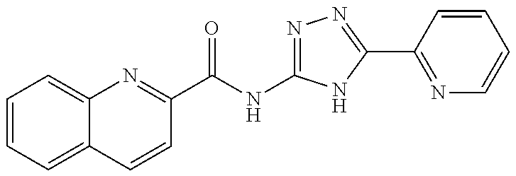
C1=CC=C2C(=C1)N=C(C(=O)NC1=NN=C(C3=NC=CC=C3)N1)C=C2
